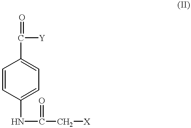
C1=CC(NC(C[X])=O)=CC=C1C([Y])=O
